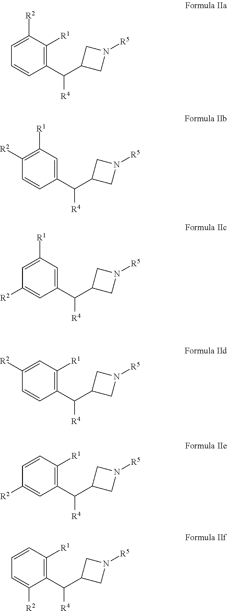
C1([R2])=CC=CC(C(C2CN([R5])C2)[R4])=C1[R1].C1([R1])=C([R2])C=CC(C(C2CN([R5])C2)[R4])=C1.C1([R1])=CC([R2])=CC(C(C2CN([R5])C2)[R4])=C1.C1=C([R2])C=CC(C(C2CN([R5])C2)[R4])=C1[R1].C1=CC([R2])=CC(C(C2CN([R5])C2)[R4])=C1[R1].C1=CC=C([R2])C(C(C2CN([R5])C2)[R4])=C1[R1]
